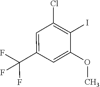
C1(C(F)(F)F)=CC(Cl)=C(I)C(OC)=C1
